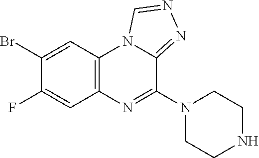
C1(Br)=CC2=C(N=C(N3CCNCC3)C3=NN=CN23)C=C1F
